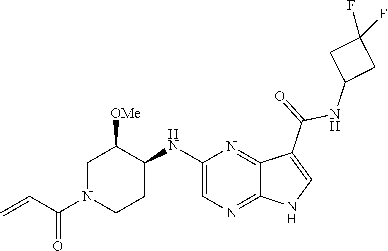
C1N(C(C=C)=O)CCC(NC2=CN=C3C(=N2)C(C(=O)NC2CC(F)(F)C2)=CN3)C1[OMe]
